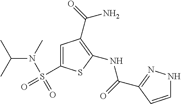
C1(NC(=O)C2=NNC=C2)=C(C(=O)N)C=C(S(=O)(N(C)C(C)C)=O)S1
